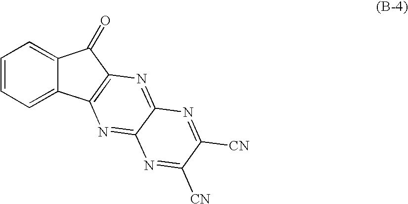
C12=CC=CC=C1C1=C(C2=O)N=C2C(=N1)N=C([CN])C([CN])=N2
